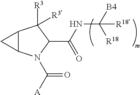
C12C(N(C([A])=O)C(C(NC([B4])([R18])[R18])=O)C1([R3])[R3])C2
